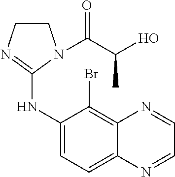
C1CN=C(NC2=CC=C3C(=C2Br)N=CC=N3)N1C(C(O)C)=O
